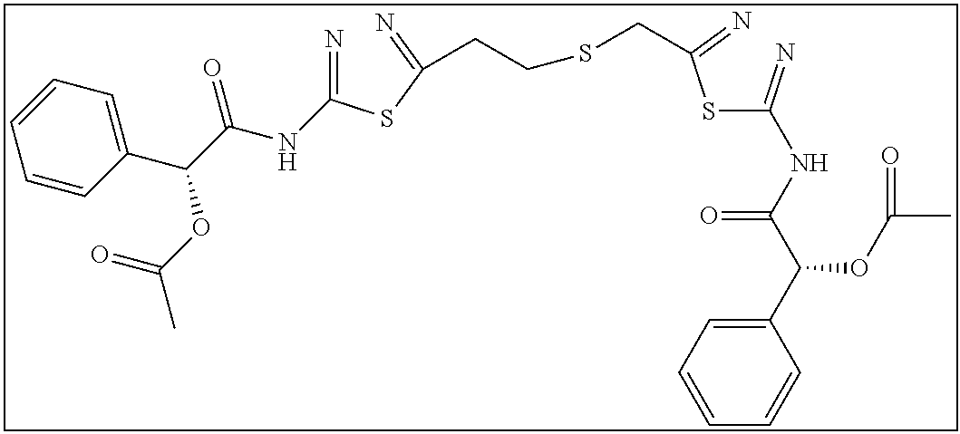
N=C(SC(=N)CCSCC(SC(=N)NC(C(C1=CC=CC=C1)OC(C)=O)=O)=N)NC(C(C1=CC=CC=C1)OC(C)=O)=O
